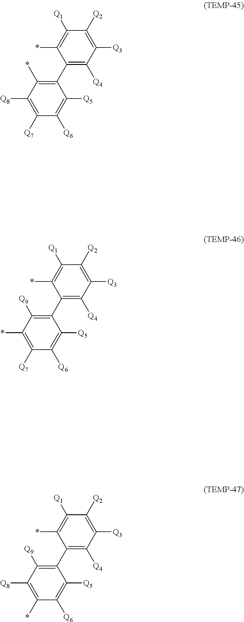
C1(C2=C(*)C([Q8])=C([Q7])C([Q6])=C2[Q5])=C([Q4])C([Q3])=C([Q2])C([Q1])=C1*.C1(C2=C([Q9])C(*)=C([Q7])C([Q6])=C2[Q5])=C([Q4])C([Q3])=C([Q2])C([Q1])=C1*.C1(C2=C([Q9])C([Q8])=C(*)C([Q6])=C2[Q5])=C([Q4])C([Q3])=C([Q2])C([Q1])=C1*
